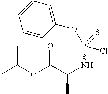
CC(OC(C(NP(OC1=CC=CC=C1)(=S)Cl)C)=O)C
